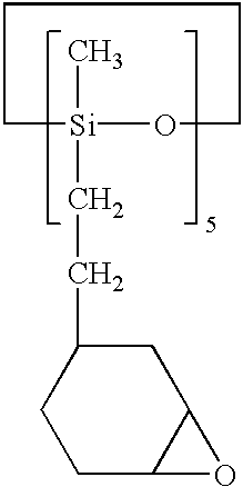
C[Si]1(CCC2CCC3C(C2)O3)OCCCC1
